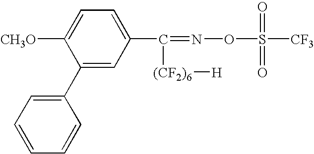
[CH3O]C1=CC=C(C([(CF2)6][H])=NOS(=O)(=O)[CF3])C=C1C1=CC=CC=C1
